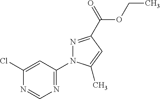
N1=C(N2N=C(C(OCC)=O)C=C2C)C=C(Cl)N=C1
